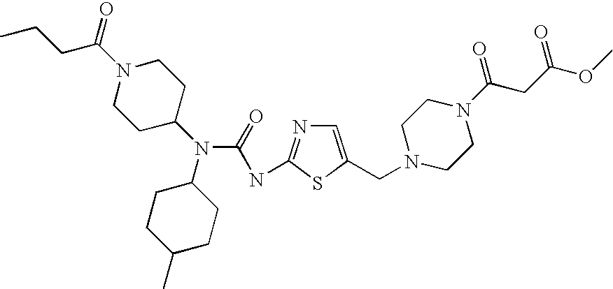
C1=C(CN2CCN(C(CC(OC)=O)=O)CC2)SC(NC(N(C2CCN(C(CCC)=O)CC2)C2CCC(C)CC2)=O)=N1
